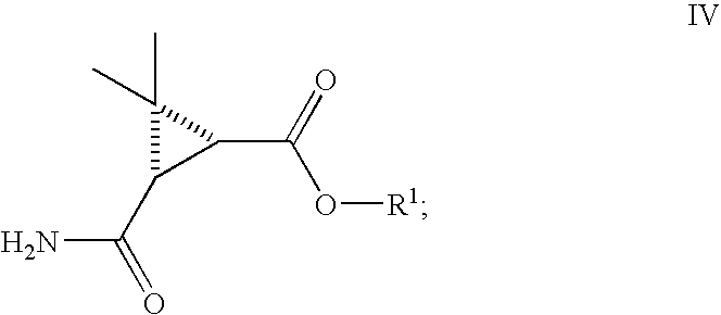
C(=O)(C1C(C(O[R1])=O)C1(C)C)N
